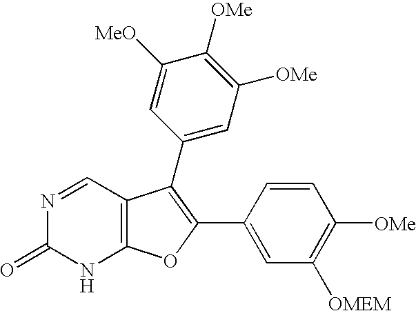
C12=C(C=NC(=O)N1)C(C1=CC([OMe])=C([OMe])C([MeO])=C1)=C(C1=CC([OMEM])=C([OMe])C=C1)O2
